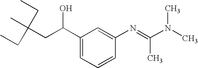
C(CC(C1=CC=CC(N=C(N(C)C)C)=C1)O)(C)(CC)CC
